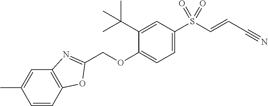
CC(C1=CC(S(C=CC#N)(=O)=O)=CC=C1OCC1=NC2=C(C=CC(C)=C2)O1)(C)C
